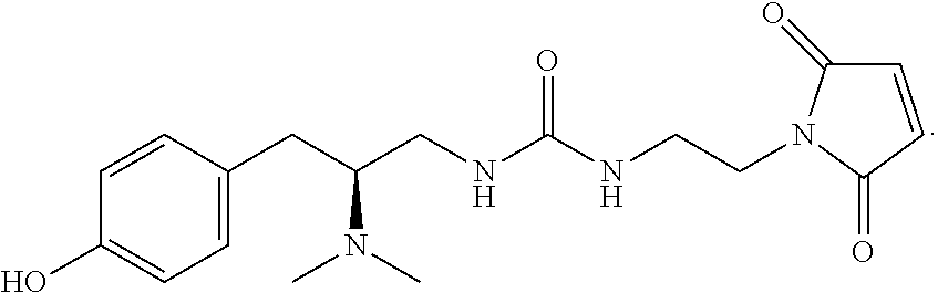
C1=C(CC(N(C)C)CNC(=O)NCCN2C(=O)C=CC2=O)C=CC(O)=C1
